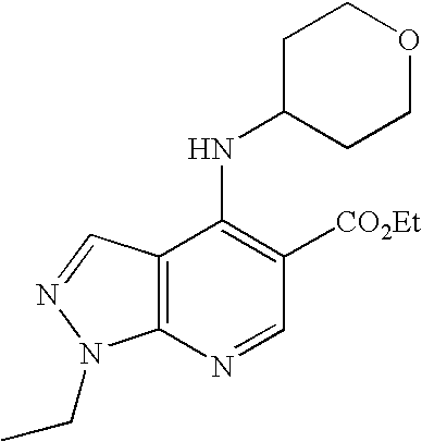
C12=C(N=CC([CO2Et])=C1NC1CCOCC1)N(CC)N=C2
